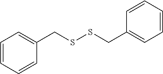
C1=CC=CC(CSSCC2=CC=CC=C2)=C1
